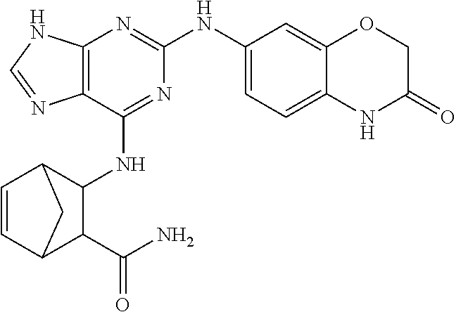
C12=C(N=C(NC3=CC=C4C(=C3)OCC(=O)N4)N=C1NC1C3C=CC(C1C(N)=O)C3)NC=N2
